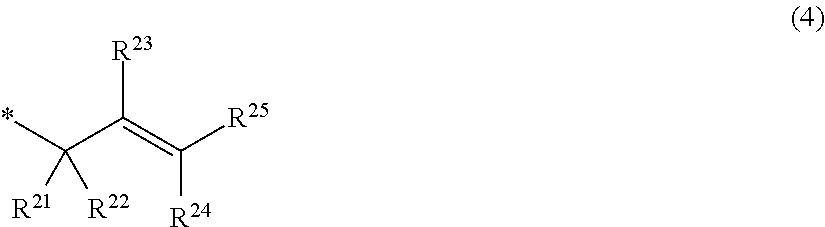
[R23]C(C([R21])(*)[R22])=C([R24])[R25]
